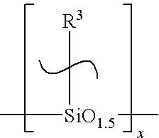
C[SiO1.5](C[R3])C
